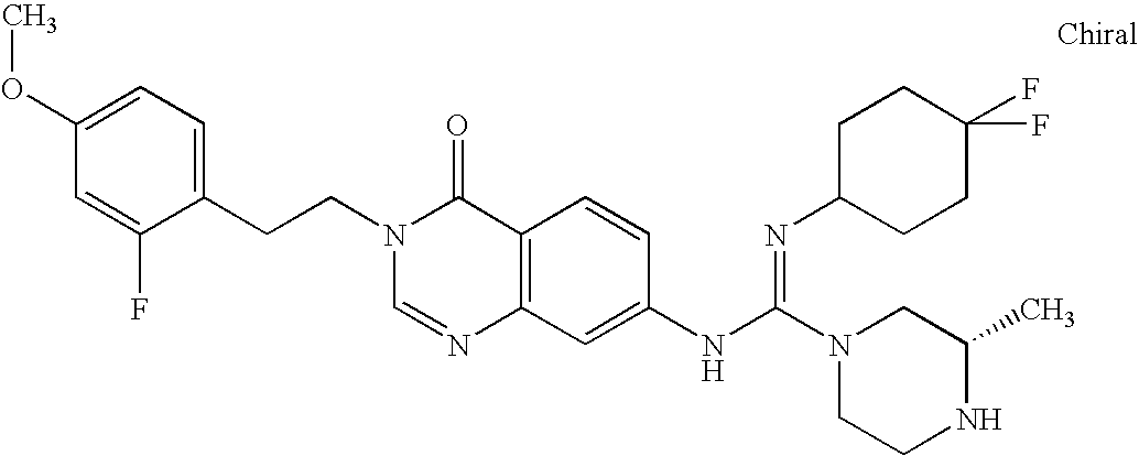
C1=C(OC)C=C(F)C(CCN2C=NC3=C(C2=O)C=CC(NC(N2CCNC(C)C2)=NC2CCC(F)(F)CC2)=C3)=C1
